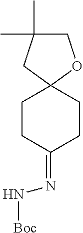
C1CC(=NN[Boc])CCC12OCC(C)(C)C2
